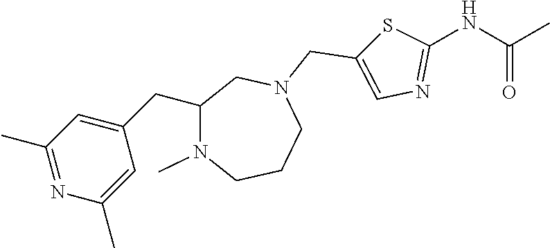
N1(C)CCCN(CC2=CN=C(NC(C)=O)S2)CC1CC1=CC(C)=NC(C)=C1
